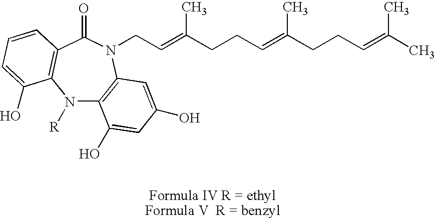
N1([R])C2=C(N(CC=C(CCC=C(CCC=C(C)C)C)C)C(=O)C3=C1C(O)=CC=C3)C=C(O)C=C2O
